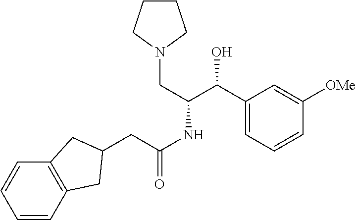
C1=CC2=C(C=C1)CC(CC(=O)NC(CN1CCCC1)C(O)C1=CC=CC([OMe])=C1)C2
